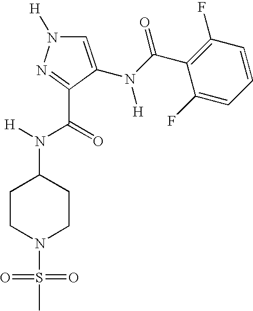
N1([H])C=C(N(C(C2=C(F)C=CC=C2F)=O)[H])C(C(N([H])C2CCN(S(=O)(C)=O)CC2)=O)=N1
